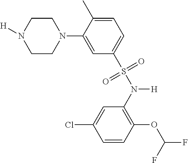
N1(C2=CC(S(N([H])C3=C(OC(F)F)C=CC(Cl)=C3)(=O)=O)=CC=C2C)CCN([H])CC1
